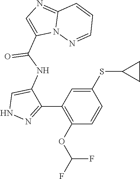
N1N=C(C2=C(OC(F)F)C=CC(SC3CC3)=C2)C(NC(C2=CN=C3N2N=CC=C3)=O)=C1
